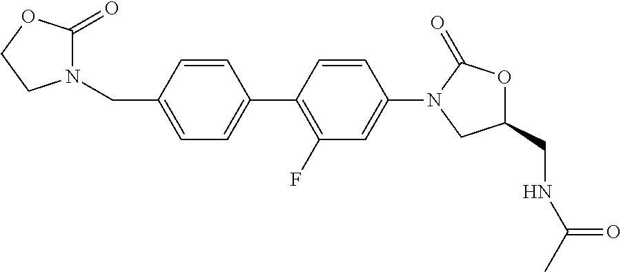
C(C1=CC=C(C2=C(F)C=C(N3CC(CNC(=O)C)OC3=O)C=C2)C=C1)N1C(=O)OCC1
